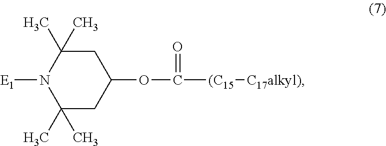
C1(C)(C)CC(OC([(C15][C17alkyl)])=O)CC(C)(C)N1[E1]
